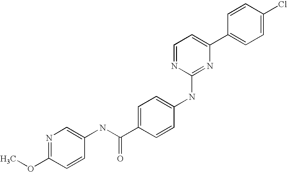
C1=CC(C2=CC=NC(NC3=CC=C(C(NC4=CN=C(OC)C=C4)=O)C=C3)=N2)=CC=C1Cl
